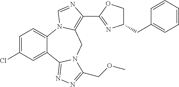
C12=CC=C(Cl)C=C1C1=NN=C(COC)N1CC1=C(C3=NC(CC4=CC=CC=C4)CO3)N=CN21
